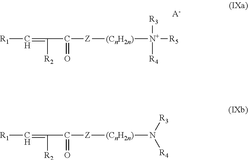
[R1]C=C([R2])C(=O)[Z][(CnH2n)][N+]([R3])([R4])[R5].[A-].[R1]C=C([R2])C(=O)[Z][(CnH2n)]N([R3])[R4]
